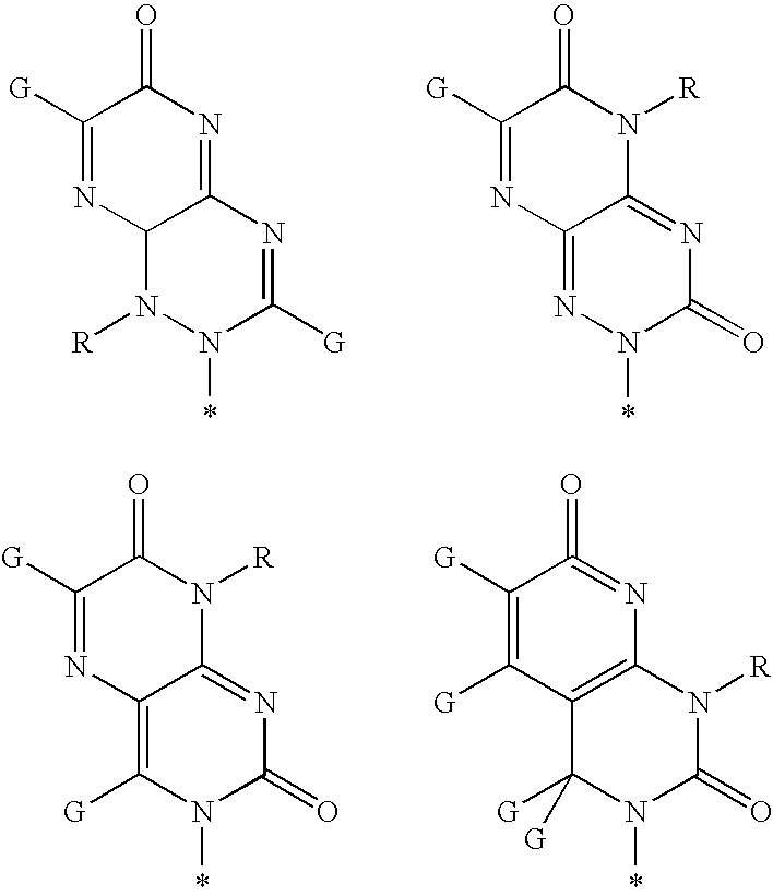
C1([G])=NC2C(=NC1=O)N=C([G])N(*)N2[R].C1([G])=NC2=NN(*)C(=O)N=C2N([R])C1=O.C1([G])=NC2=C([G])N(*)C(=O)N=C2N([R])C1=O.C1([G])=C([G])C2=C(N=C1=O)N([R])C(=O)N(*)C2([G])[G]
